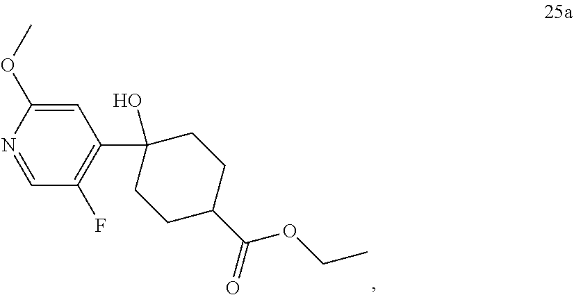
C1=C(OC)N=CC(F)=C1C1(O)CCC(C(=O)OCC)CC1
